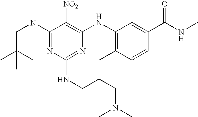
C1(N(CC(C)(C)C)C)=NC(NCCCN(C)C)=NC(NC2=C(C)C=CC(C(NC)=O)=C2)=C1[NO2]
